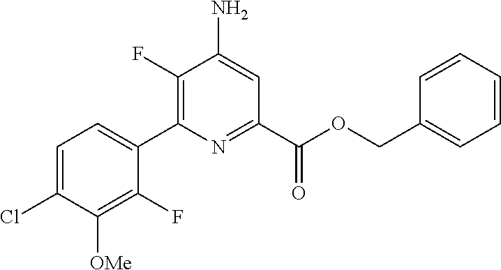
C1(F)=C(C2=CC=C(Cl)C([OMe])=C2F)N=C(C(OCC2=CC=CC=C2)=O)C=C1N
